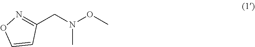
C1(CN(OC)C)=NOC=C1
